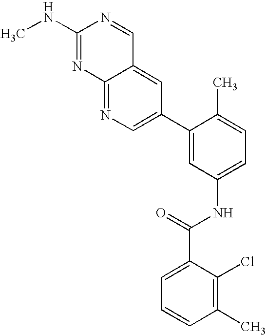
C12=CC(C3=CC(NC(C4=CC=CC(C)=C4Cl)=O)=CC=C3C)=CN=C1N=C(NC)N=C2
